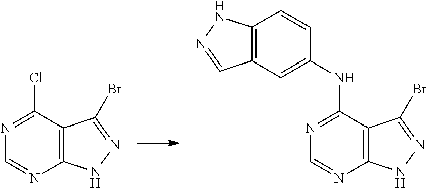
C12=C(NN=C1Br)N=CN=C2Cl.C12=C(NN=C1Br)N=CN=C2NC1=CC2=C(C=C1)NN=C2
